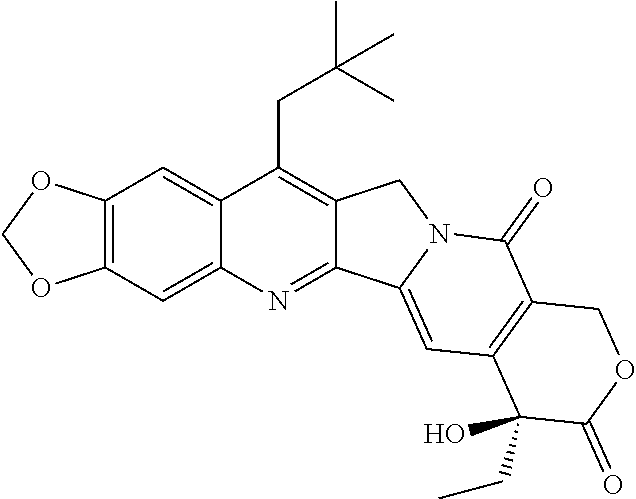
O1COC2=C1C=C1C(CC(C)(C)C)=C3C(=NC1=C2)C1=CC2=C(C(=O)N1C3)COC(=O)C2(O)CC
